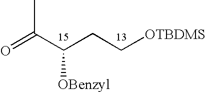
O=C(C(CC[OTBDMS])[OBenzyl])C
